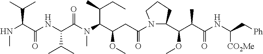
N1(C(CC(C(N(C(C(NC(C(NC)C(C)C)=O)C(C)C)=O)C)C(C)CC)OC)=O)CCCC1C(OC)C(C(NC(C[Ph])[CO2Me])=O)C
